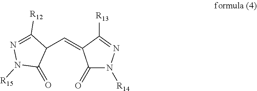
C1(=O)N([R14])N=C([R13])C1=CC1C(=O)N([R15])N=C1[R12]
